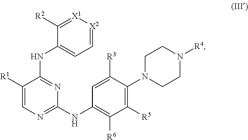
C1([R5])=C(N2CCN([R4])CC2)C([R3])=CC(NC2=NC=C([R1])C(NC3=CC=[X2][X1]=C3[R2])=N2)=C1[R6]
